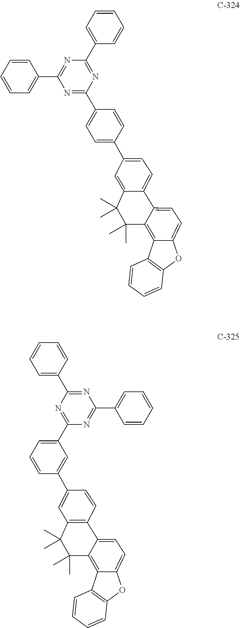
C12=CC=C3C(=C1C1=C(O2)C=CC=C1)C(C)(C)C(C)(C)C1=CC(C2=CC=C(C4=NC(C5=CC=CC=C5)=NC(C5=CC=CC=C5)=N4)C=C2)=CC=C31.C12=CC=C3C(=C1C1=C(O2)C=CC=C1)C(C)(C)C(C)(C)C1=C3C=CC(C2=CC(C3=NC(C4=CC=CC=C4)=NC(C4=CC=CC=C4)=N3)=CC=C2)=C1
